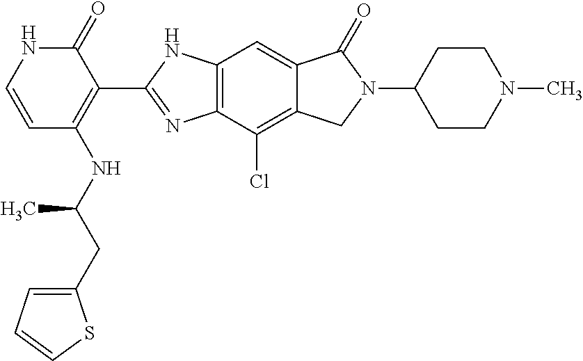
C1=CC(NC(CC2=CC=CS2)C)=C(C2=NC3=C(N2)C=C2C(=C3Cl)CN(C3CCN(C)CC3)C2=O)C(=O)N1
